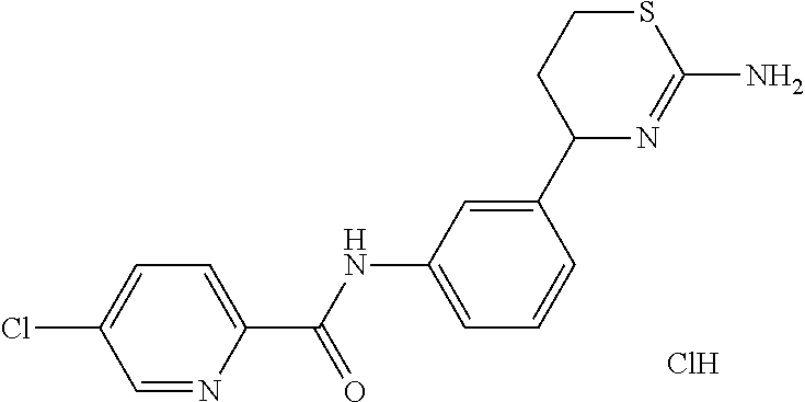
C1(C2=CC(NC(C3=CC=C(Cl)C=N3)=O)=CC=C2)N=C(N)SCC1.Cl
